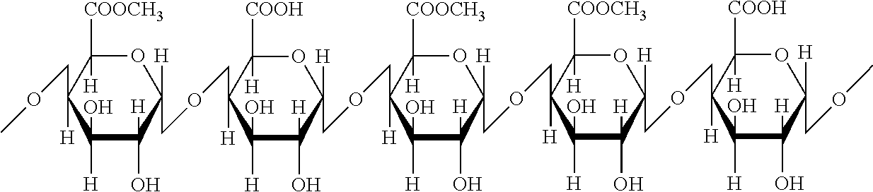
O1C([H])([COOH])C([H])(COCC2([H])OC([H])([COOCH3])C([H])(COCC3([H])OC([H])([COOCH3])C(COCC4([H])OC([H])([COOH])C(COCC5([H])OC([H])([COOCH3])C(COC)([H])C([H])(O)C5(O)[H])([H])C([H])(O)C4(O)[H])([H])C([H])(O)C3(O)[H])C([H])(O)C2(O)[H])C([H])(O)C(O)([H])C1([H])COC
